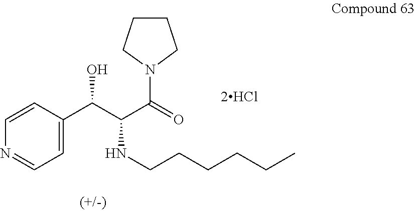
C1=CC(C(C(C(=O)N2CCCC2)NCCCCCC)O)=CC=N1.[2HCl]
